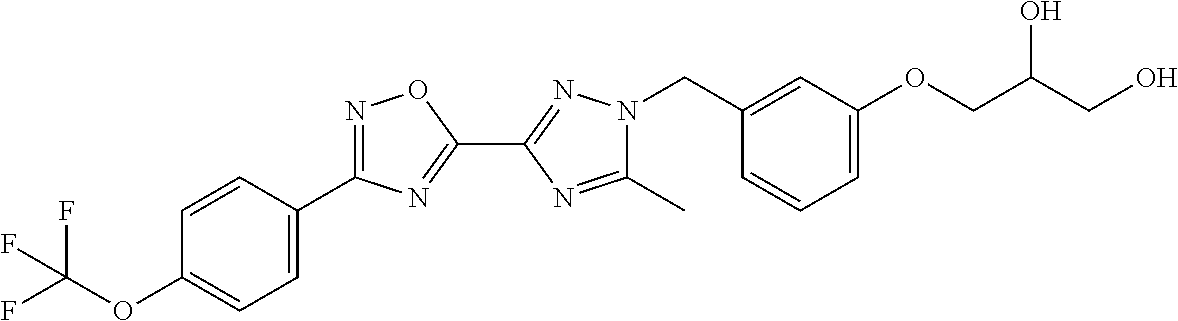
N1=C(C2=CC=C(OC(F)(F)F)C=C2)N=C(C2=NN(CC3=CC(OCC(CO)O)=CC=C3)C(C)=N2)O1
